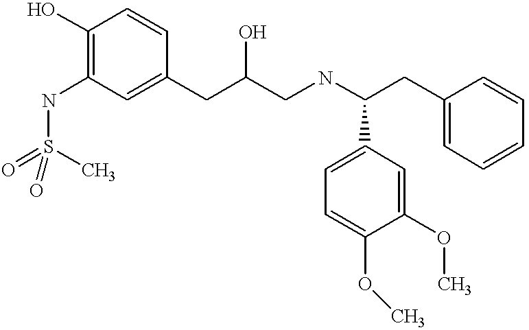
C1(O)=C(NS(=O)(C)=O)C=C(CC(CNC(CC2=CC=CC=C2)C2=CC=C(OC)C(OC)=C2)O)C=C1
